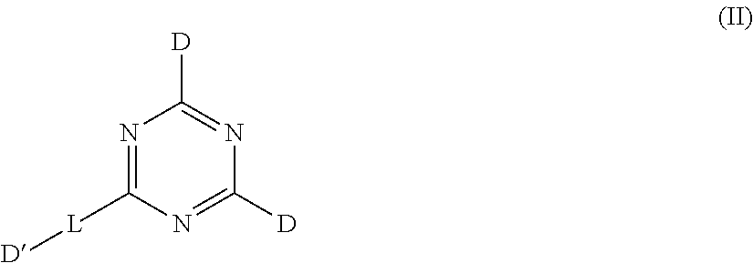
N1=C([L][D])N=C([D])N=C1[D]
